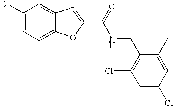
C1(C(=O)NCC2=C(Cl)C=C(Cl)C=C2C)=CC2=CC(Cl)=CC=C2O1
